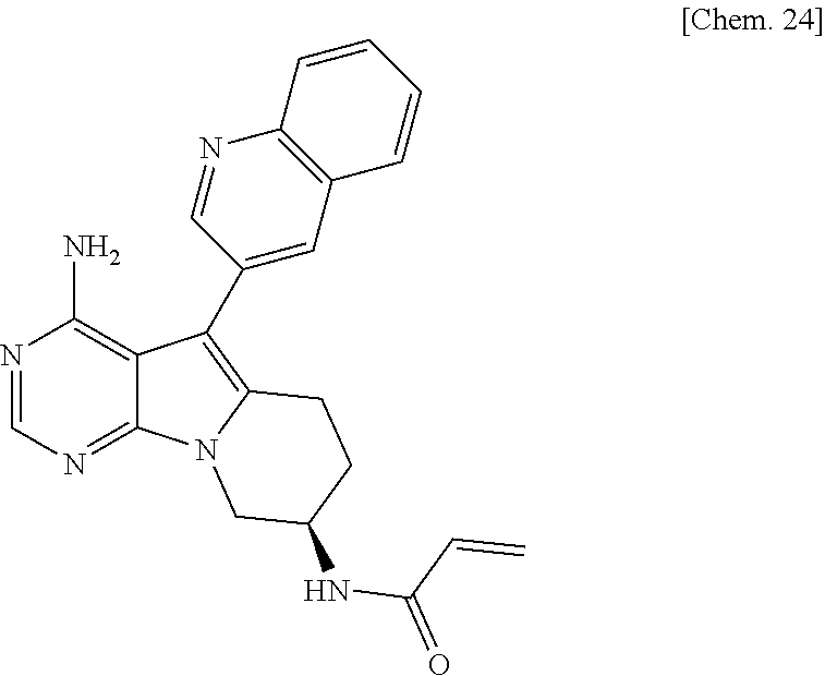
N1=CN=C2C(=C1N)C(C1=CC3=C(N=C1)C=CC=C3)=C1N2CC(NC(=O)C=C)CC1
